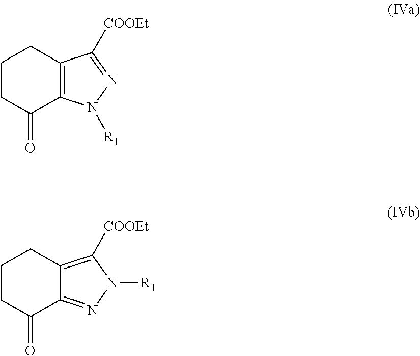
C1CC(=O)C2=C(C1)C([COOEt])=NN2[R1].C1CC(=O)C2=NN([R1])C([COOEt])=C2C1
